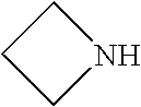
C1CNC1
